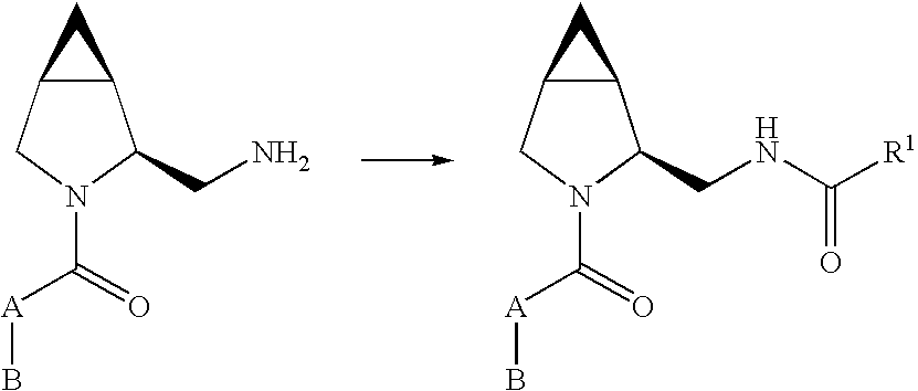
C12C(CN(C([A]B)=O)C1CNC([R1])=O)C2.C12C(CN(C([A]B)=O)C1CN)C2
